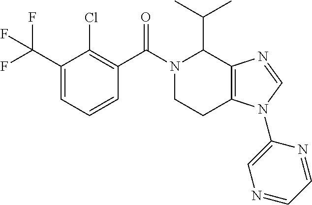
C1(C(F)(F)F)=CC=CC(C(N2CCC3=C(C2C(C)C)N=CN3C2=CN=CC=N2)=O)=C1Cl
